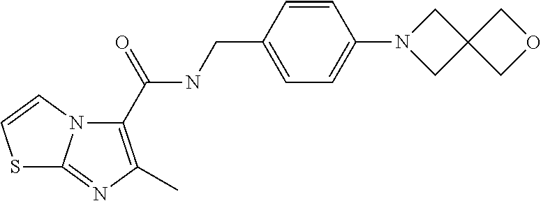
C(NCC1=CC=C(N2CC3(C2)COC3)C=C1)(=O)C1=C(C)N=C2N1C=CS2
